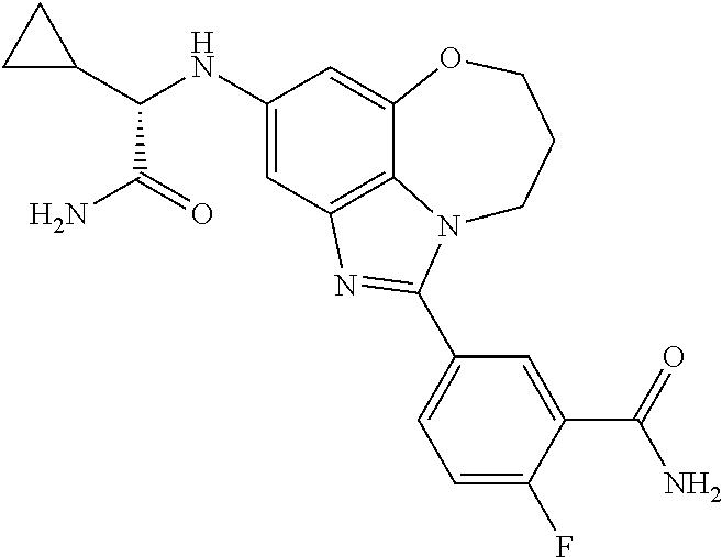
C1(NC(C2CC2)C(N)=O)=CC2=C3C(=C1)OCCCN3C(C1=CC=C(F)C(C(N)=O)=C1)=N2
